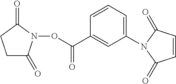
O(N1C(=O)CCC1=O)C(C1=CC(N2C(=O)C=CC2=O)=CC=C1)=O
